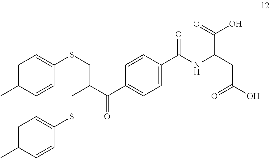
O=C(CC(NC(C1=CC=C(C(=O)C(CSC2=CC=C(C)C=C2)CSC2=CC=C(C)C=C2)C=C1)=O)C(=O)O)O
